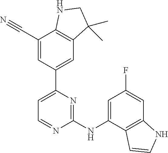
C1(C#N)=CC(C2=CC=NC(NC3=CC(F)=CC4=C3C=CN4)=N2)=CC2=C1NCC2(C)C
